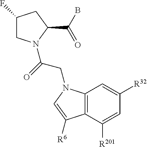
C1(F)CN(C(=O)CN2C3=C(C([R201])=CC([R32])=C3)C([R6])=C2)C(C(B)=O)C1
